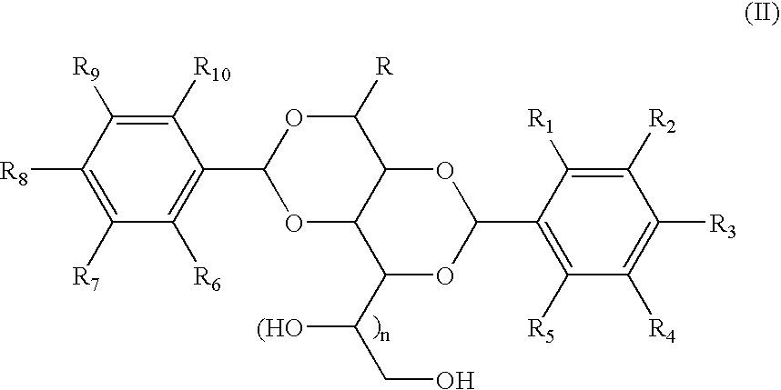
C1([R10])=C([R9])C([R8])=C([R7])C([R6])=C1C1OC2C(C([R])O1)OC(C1=C([R5])C([R4])=C([R3])C([R2])=C1[R1])OC2C([(HO])CO
